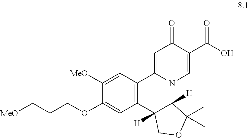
[MeO]CCCOC1=CC2=C(C=C1[MeO])C1=CC(=O)C(C(O)=O)=CN1C1([H])C2([H])COC1(C)C
